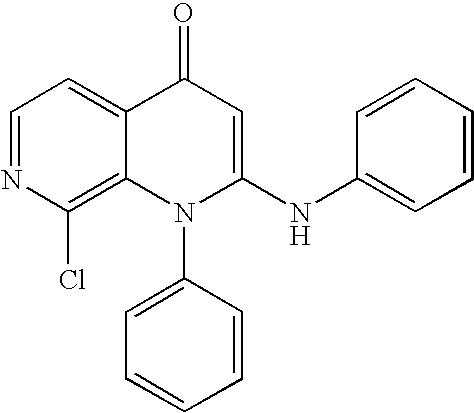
C1=NC(Cl)=C2C(=C1)C(=O)C=C(NC1=CC=CC=C1)N2C1=CC=CC=C1
